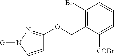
C1(Br)=C(COC2=NN([G])C=C2)C([COBr])=CC=C1
